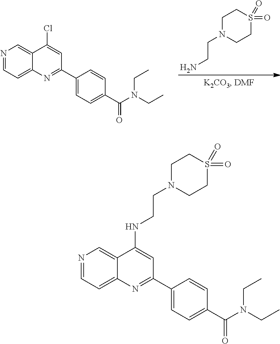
N1=CC=C2C(=C1)C(Cl)=CC(C1=CC=C(C(N(CC)CC)=O)C=C1)=N2.C1N(CCN)CCS(=O)(=O)C1.N1=CC=C2C(=C1)C(NCCN1CCS(=O)(=O)CC1)=CC(C1=CC=C(C(N(CC)CC)=O)C=C1)=N2
